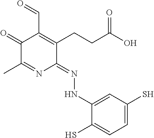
C1(=O)C(C)=NC(=NNC2=CC(S)=CC=C2S)C(CCC(O)=O)=C1C=O
